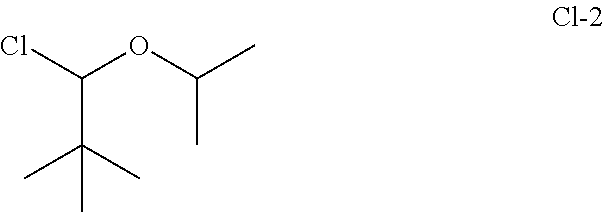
ClC(OC(C)C)C(C)(C)C
